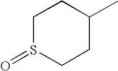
C1S(=O)CCC(C)C1
